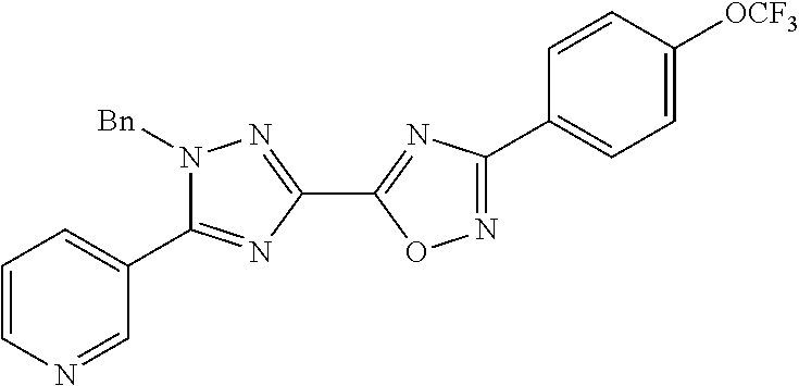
C1=CN=CC(C2=NC(C3=NC(C4=CC=C([OCF3])C=C4)=NO3)=NN2[Bn])=C1
